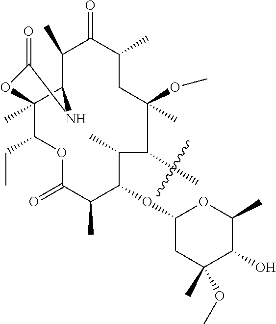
C1(C)C2C(C)(C(CC)OC(=O)C(C)C(OC3CC(C)(OC)C(O)C(C)O3)C(C)C(C)C(C)(OC)CC(C)C1=O)OC(=O)N2
